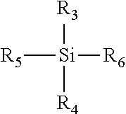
[R5][Si]([R6])([R3])[R4]
